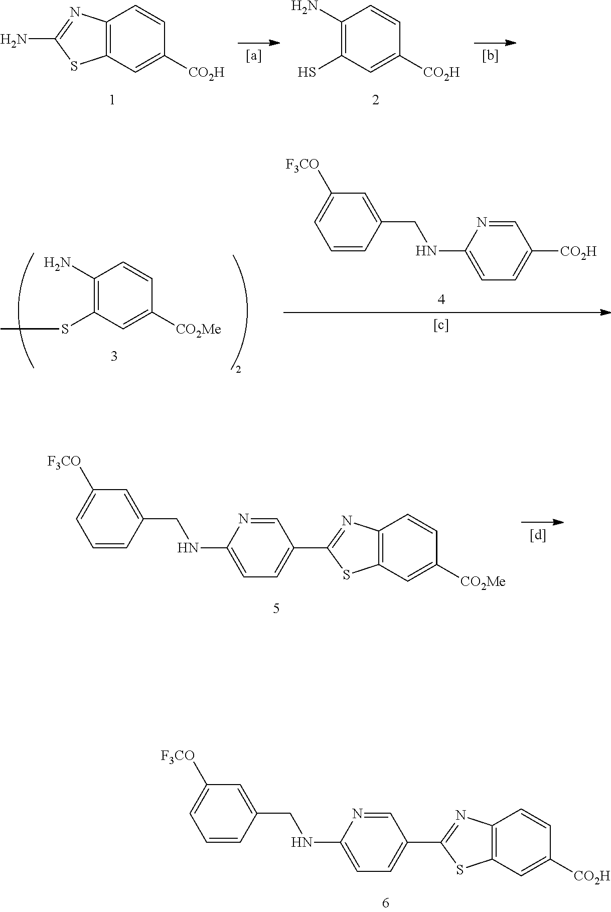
C1(N)=C(SC)C=C([CO2Me])C=C1.C1(CNC2=CC=C([CO2H])C=N2)=CC([F3CO])=CC=C1.C12=C(C=C([CO2H])C=C1)SC(N)=N2.C1(N)=C(S)C=C([CO2H])C=C1.C1(CNC2=CC=C(C3=NC4=C(S3)C=C([CO2Me])C=C4)C=N2)=CC([F3CO])=CC=C1.C1(CNC2=CC=C(C3=NC4=C(S3)C=C([CO2H])C=C4)C=N2)=CC([F3CO])=CC=C1
